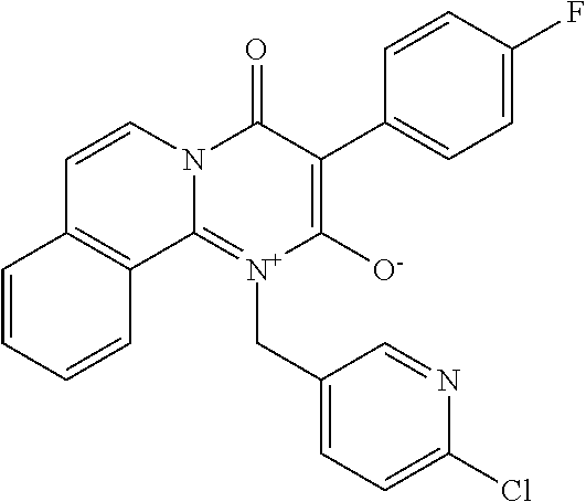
N12C(=[N+](CC3=CC=C(Cl)N=C3)C([O-])=C(C3=CC=C(F)C=C3)C1=O)C1=C(C=C2)C=CC=C1
